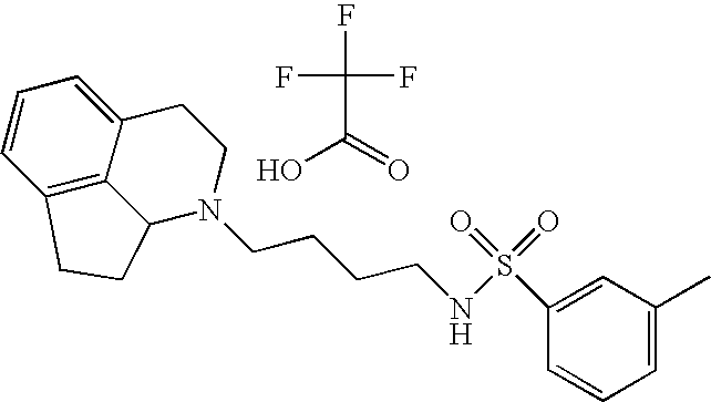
C1=CC2=C3C(=C1)CCN(CCCCNS(=O)(=O)C1=CC(C)=CC=C1)C3CC2.FC(C(=O)O)(F)F
